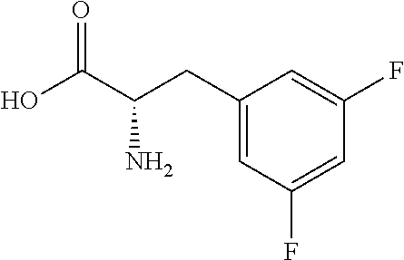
C1(F)=CC(F)=CC(CC(C(O)=O)N)=C1
